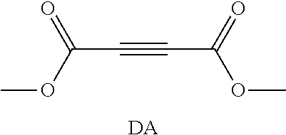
C(C#CC(OC)=O)(OC)=O.[DA]
